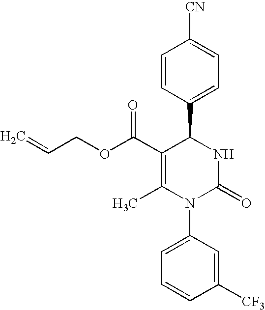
C1=CC(C2C(C(OCC=C)=O)=C(C)N(C3=CC=CC([CF3])=C3)C(=O)N2)=CC=C1[CN]
